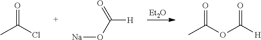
[Et2O].O=C(Cl)C.C([H])(O[Na])=O.O=C(OC([H])=O)C
